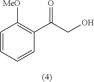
C1=CC=CC(C(CO)=O)=C1[MeO]
